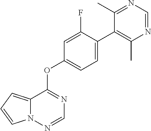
C12=CC=CN1N=CN=C2OC1=CC=C(C2=C(C)N=CN=C2C)C(F)=C1
